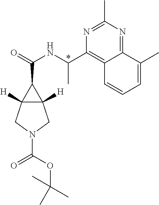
C12=NC(C)=NC(C(NC(=O)C3C4([H])C3([H])CN(C(OC(C)(C)C)=O)C4)C)=C1C=CC=C2C
